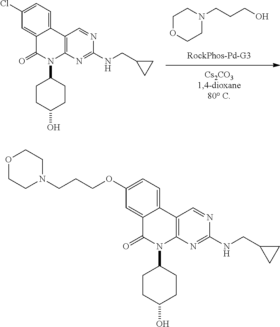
C1OCCN(CCCO)C1.C1(=O)N(C2CCC(O)CC2)C2=C(C=NC(NCC3CC3)=N2)C2=CC=C(Cl)C=C12.C1(=O)N(C2CCC(O)CC2)C2=C(C=NC(NCC3CC3)=N2)C2=CC=C(OCCCN3CCOCC3)C=C12
